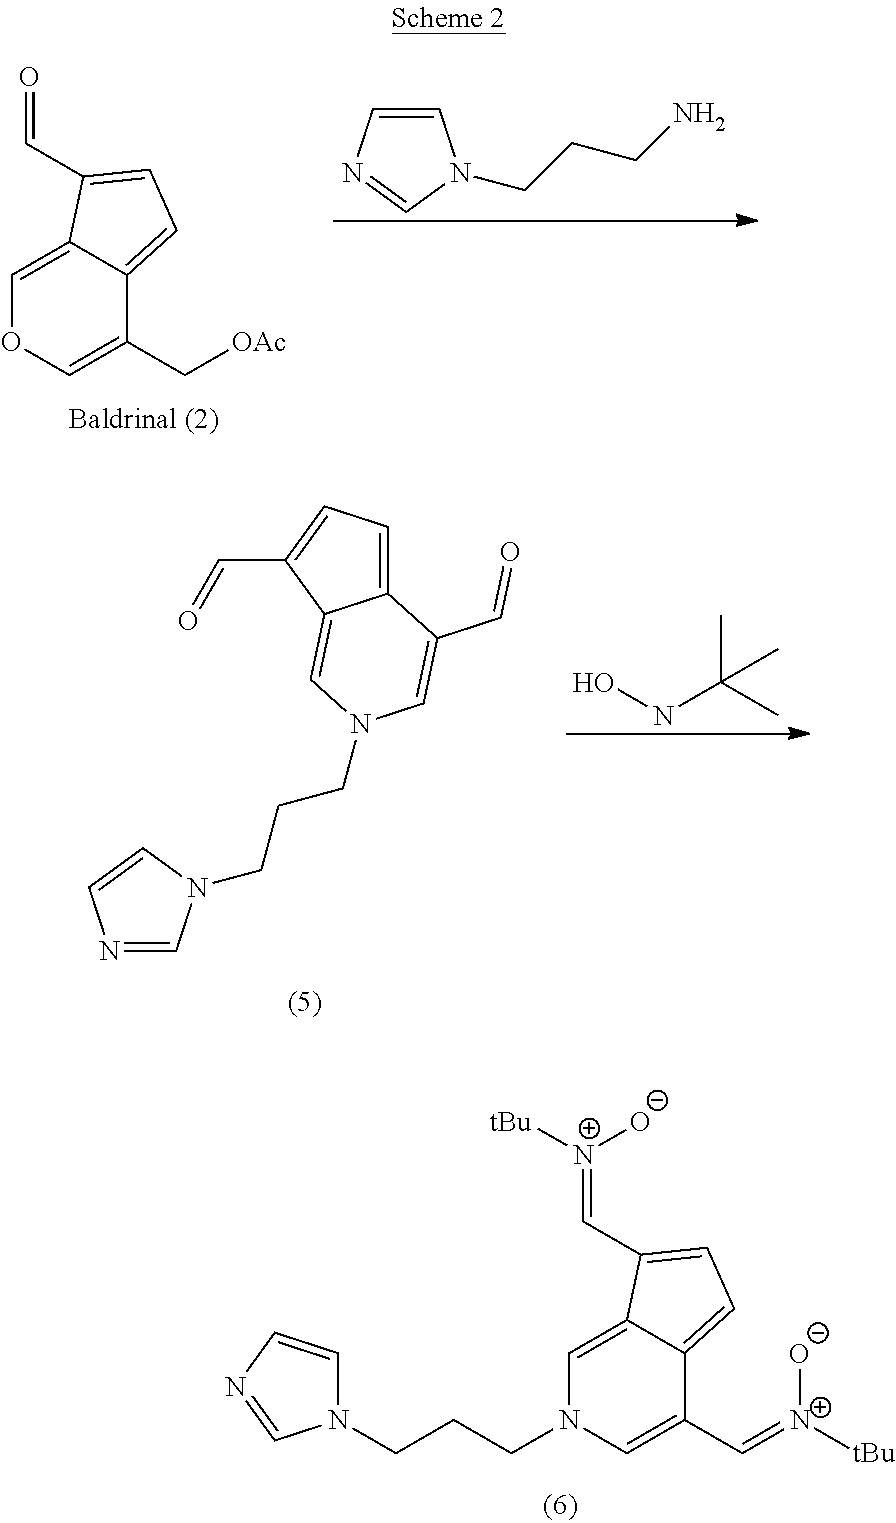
C1=C2C(=CC=C2C=[N+]([tBu])[O-])C(C=[N+]([tBu])[O-])=CN1CCCN1C=CN=C1.C1=C2C(=CC=C2C=O)C(C[OAc])=CO1.C1=CN=CN1CCCN.C12=CC=C(C=O)C1=CN(CCCN1C=NC=C1)C=C2C=O.ONC(C)(C)C
